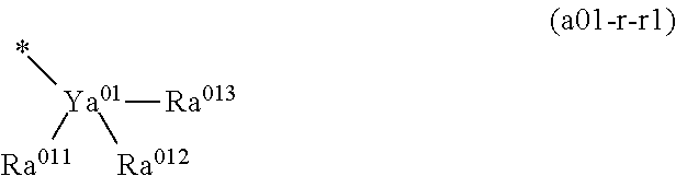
[Ya01]([Ra013])([Ra011])([Ra012])*
